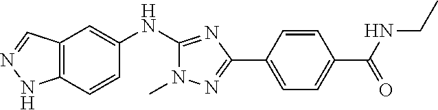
C12=C(C=CC(NC3=NC(C4=CC=C(C(=O)NCC)C=C4)=NN3C)=C1)NN=C2
